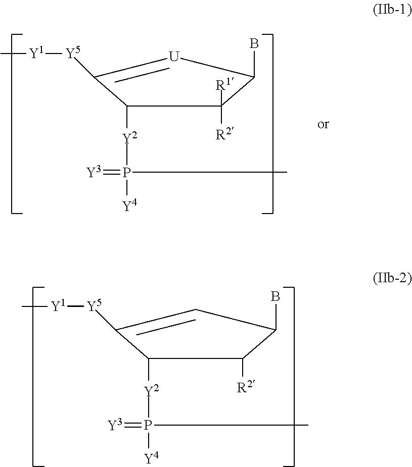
C1([Y2]P([Y4])(C)=[Y3])C([Y5][Y1]C)=CC(B)C1[R2].C1([Y2]P([Y4])(C)=[Y3])C([Y5][Y1]C)=[U]C(B)C1([R2])[R1]
